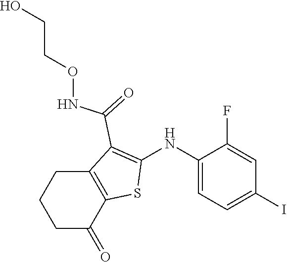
C1(NC2=C(C(=O)NOCCO)C3=C(S2)C(=O)CCC3)=CC=C(I)C=C1F
